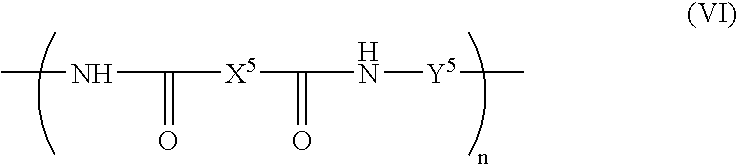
CNC(=O)[X5]C(=O)N[Y5]C
